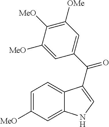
C12=CC([MeO])=CC=C1C(C(C1=CC([OMe])=C([MeO])C([MeO])=C1)=O)=CN2
